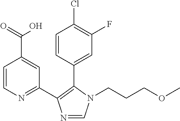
C1=CN=C(C2=C(C3=CC(F)=C(Cl)C=C3)N(CCCOC)C=N2)C=C1C(O)=O
